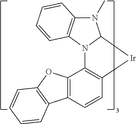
C12=C(C=CC3=C1OC1=C3C=CC=C1)[Ir]C1N2C2=C(N1C)C=CC=C2
